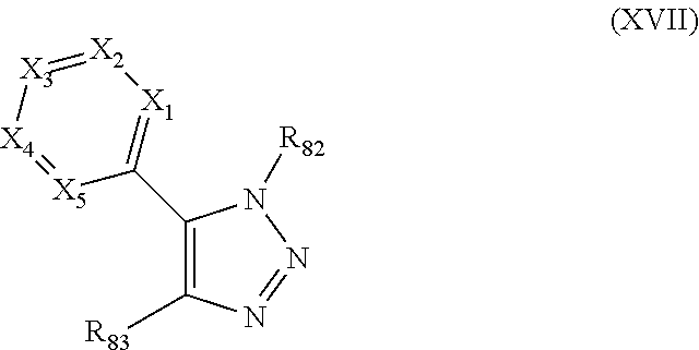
C1(C2=[X1][X2]=[X3][X4]=[X5]2)=C([R83])N=NN1[R82]
